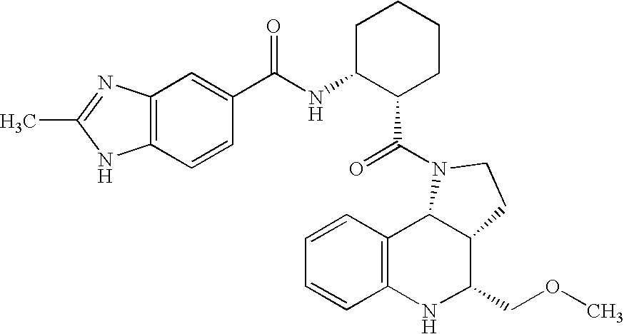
C1=CC2=C(C=C1)NC(COC)C1C2N(C(=O)C2CCCCC2NC(=O)C2=CC3=C(C=C2)NC(C)=N3)CC1
